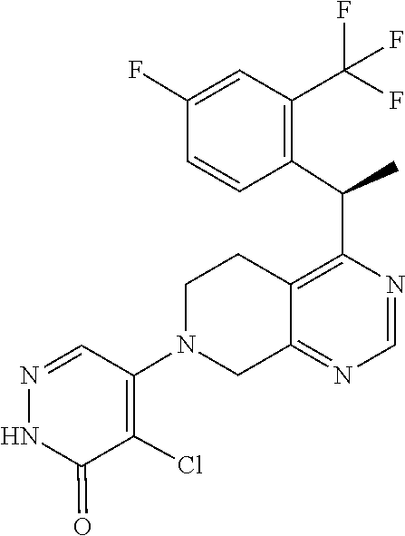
C1=NC(C(C2=C(C(F)(F)F)C=C(F)C=C2)C)=C2C(=N1)CN(C1=C(Cl)C(=O)NN=C1)CC2
